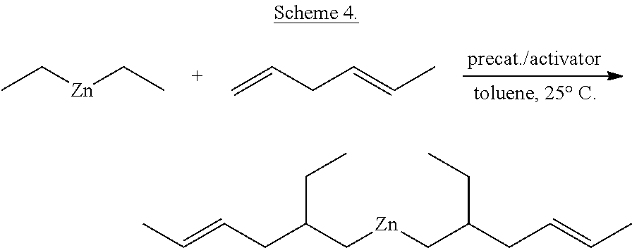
CC[Zn]CC.C=CCC=CC.[Zn](CC(CC)CC=CC)CC(CC=CC)CC
